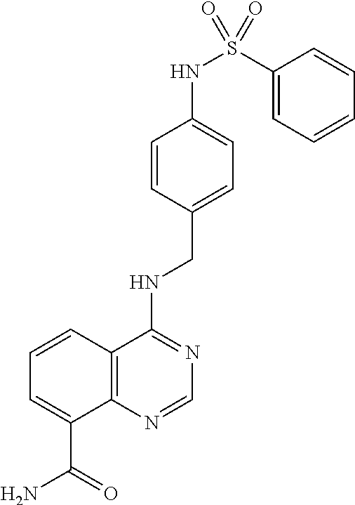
C1=C(CNC2=NC=NC3=C2C=CC=C3C(=O)N)C=CC(NS(C2=CC=CC=C2)(=O)=O)=C1
